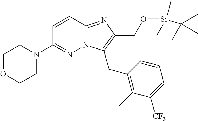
N12C(=NC(CO[Si](C(C)(C)C)(C)C)=C1CC1=C(C)C([CF3])=CC=C1)C=CC(N1CCOCC1)=N2
